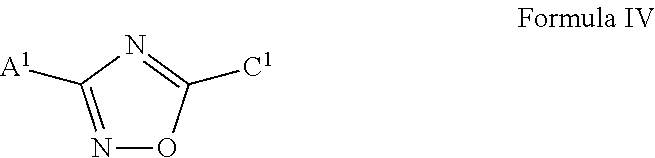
N1=C([A1])N=C([C1])O1
